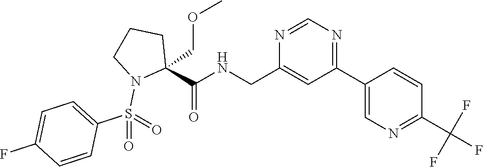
N1=C(C2=CN=C(C(F)(F)F)C=C2)C=C(CNC(=O)C2(COC)N(S(C3=CC=C(F)C=C3)(=O)=O)CCC2)N=C1
